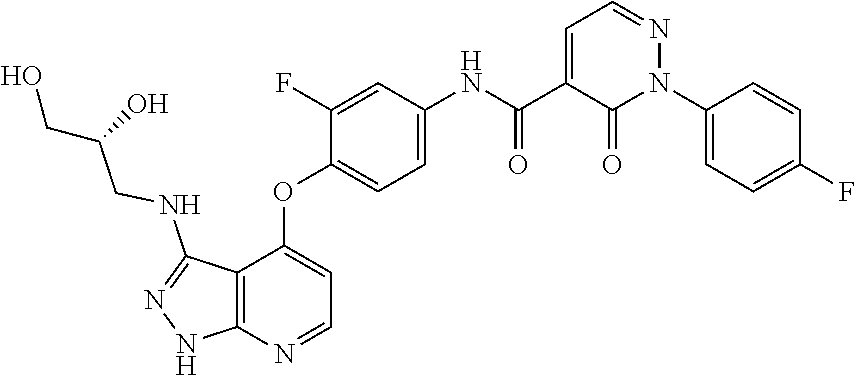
N1=CC=C(C(=O)NC2=CC=C(OC3=CC=NC4=C3C(NCC(CO)O)=NN4)C(F)=C2)C(=O)N1C1=CC=C(F)C=C1
